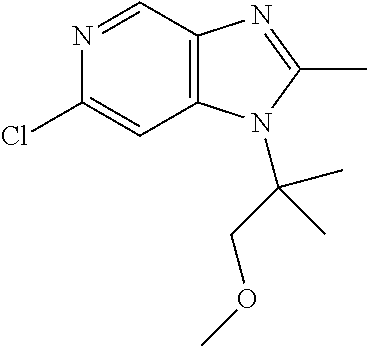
C1=NC(Cl)=CC2=C1N=C(C)N2C(COC)(C)C
